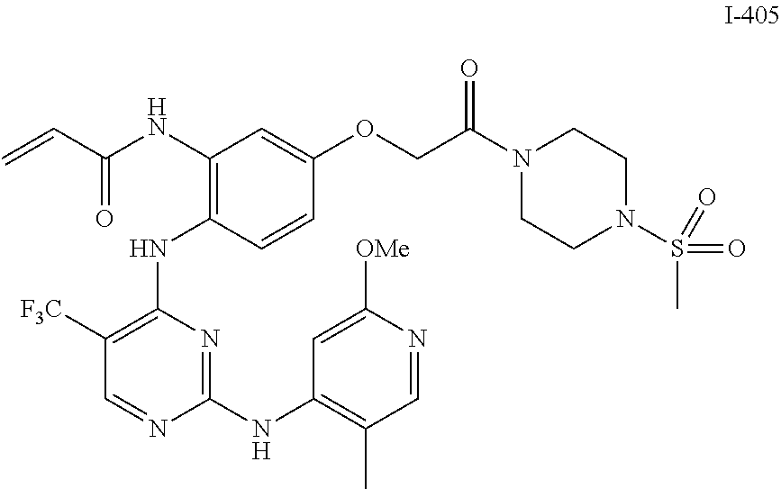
C1([F3C])=C(NC2=C(NC(C=C)=O)C=C(OCC(N3CCN(S(C)(=O)=O)CC3)=O)C=C2)N=C(NC2=C(C)C=NC([OMe])=C2)N=C1
